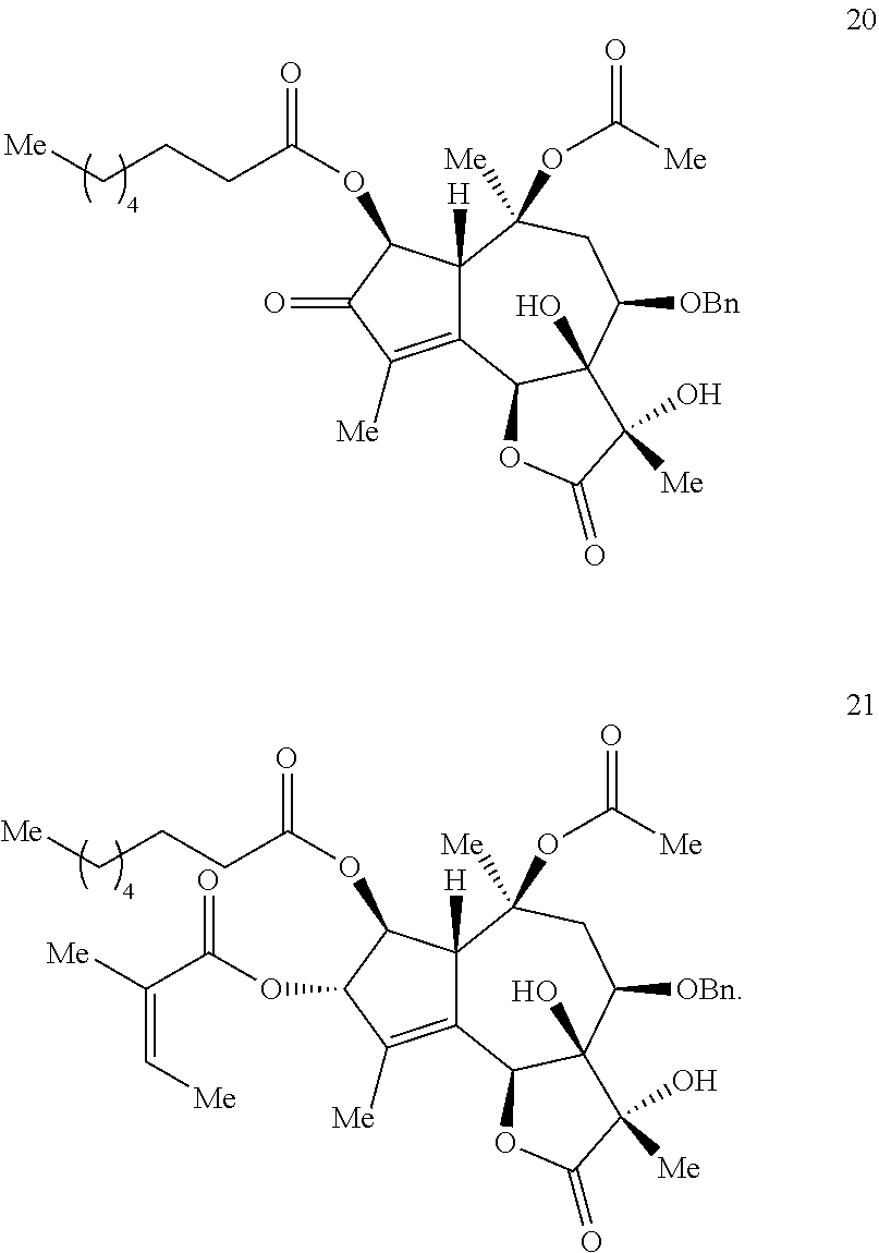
C12=C([Me])C(OC(C([Me])=C[Me])=O)C(OC(=O)CCC[Me])C1([H])C([Me])(OC(=O)[Me])CC([OBn])C1(O)C2OC(=O)C1(O)[Me].C12=C([Me])C(=O)C(OC(=O)CCC[Me])C1([H])C([Me])(OC(=O)[Me])CC([OBn])C1(O)C2OC(=O)C1(O)[Me]
